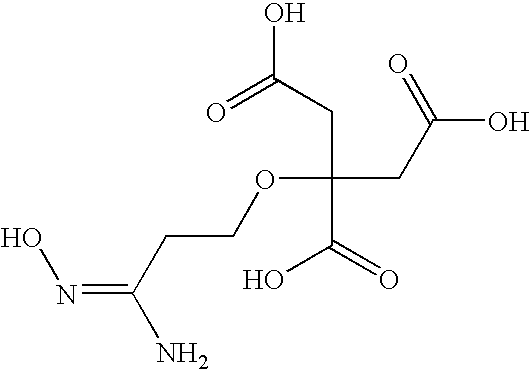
ON=C(N)CCOC(CC(O)=O)(C(=O)O)CC(O)=O
